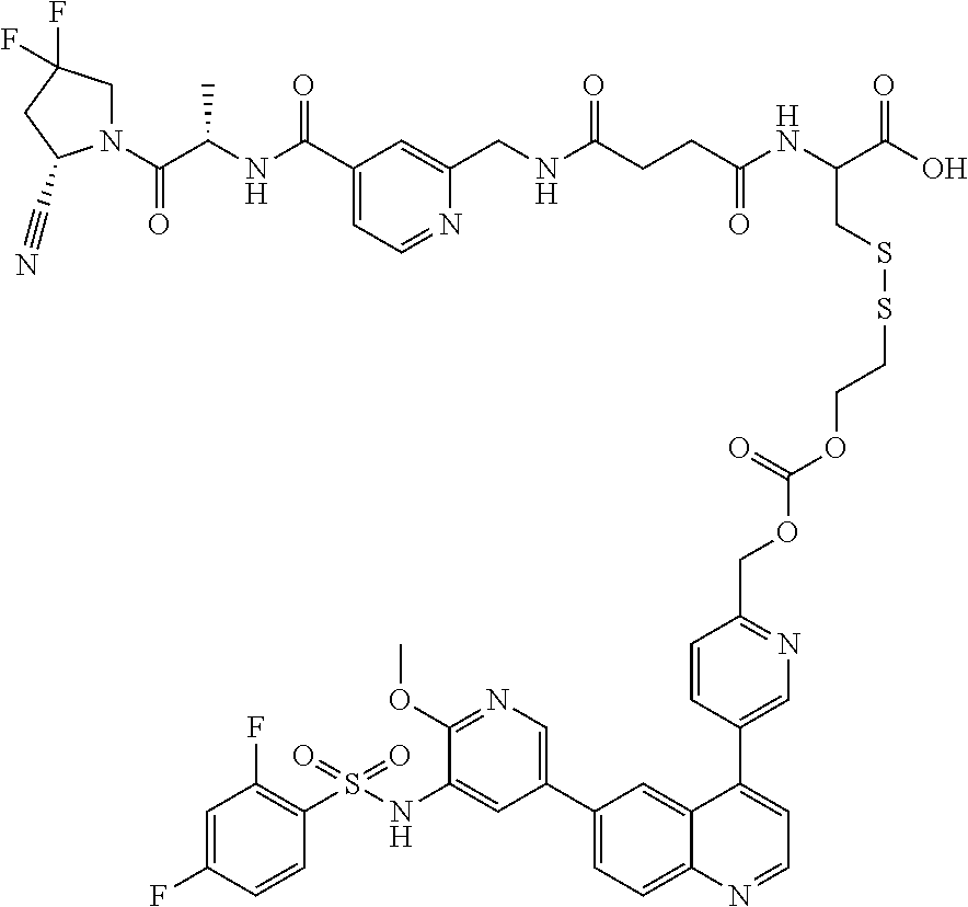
C1=C(F)C=CC(S(NC2=CC(C3=CC=C4C(=C3)C(C3=CN=C(COC(OCCSSCC(NC(CCC(NCC5=CC(C(=O)NC(C(=O)N6CC(F)(F)CC6C#N)C)=CC=N5)=O)=O)C(O)=O)=O)C=C3)=CC=N4)=CN=C2OC)(=O)=O)=C1F
